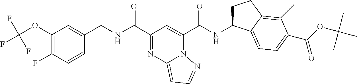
C1(OC(F)(F)F)=C(F)C=CC(CNC(C2=NC3=CC=NN3C(C(NC3CCC4=C(C)C(C(OC(C)(C)C)=O)=CC=C34)=O)=C2)=O)=C1
